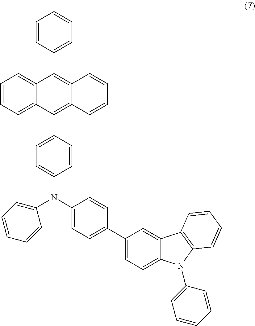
C1=CC=C2C(=C1)C(C1=CC=CC=C1)=C1C(=C2C2=CC=C(N(C3=CC=C(C4=CC=C5C(=C4)C4=C(N5C5=CC=CC=C5)C=CC=C4)C=C3)C3=CC=CC=C3)C=C2)C=CC=C1
